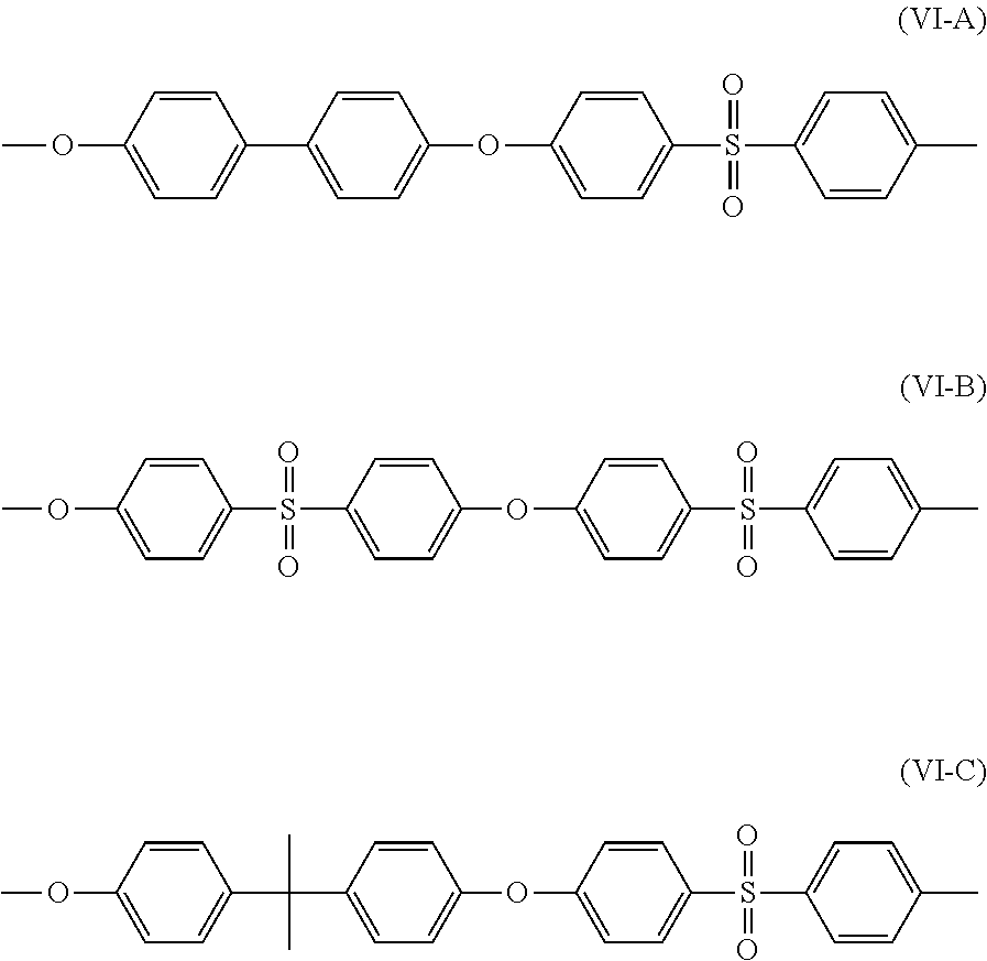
C1(OC)=CC=C(C2=CC=C(OC3=CC=C(S(=O)(=O)C4=CC=C(C)C=C4)C=C3)C=C2)C=C1.C1(OC)=CC=C(S(=O)(=O)C2=CC=C(OC3=CC=C(S(=O)(=O)C4=CC=C(C)C=C4)C=C3)C=C2)C=C1.C1(OC)=CC=C(C(C2=CC=C(OC3=CC=C(S(=O)(=O)C4=CC=C(C)C=C4)C=C3)C=C2)(C)C)C=C1
